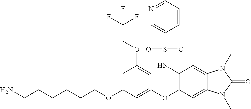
C1=C(OCCCCCCN)C=C(OC2=C(NS(C3=CN=CC=C3)(=O)=O)C=C3C(=C2)N(C)C(=O)N3C)C=C1OCC(F)(F)F
